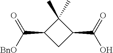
C1(C([BnO])=O)CC(C(O)=O)C1(C)C
